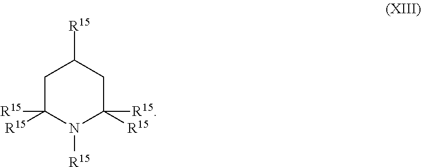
C1C([R15])([R15])N([R15])C([R15])([R15])CC1[R15]
